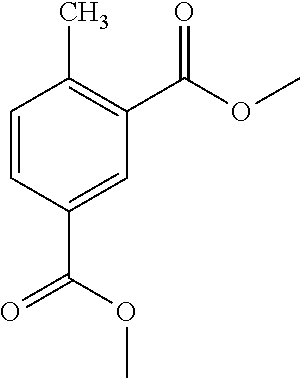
C1=CC(C(=O)OC)=CC(C(=O)OC)=C1C
